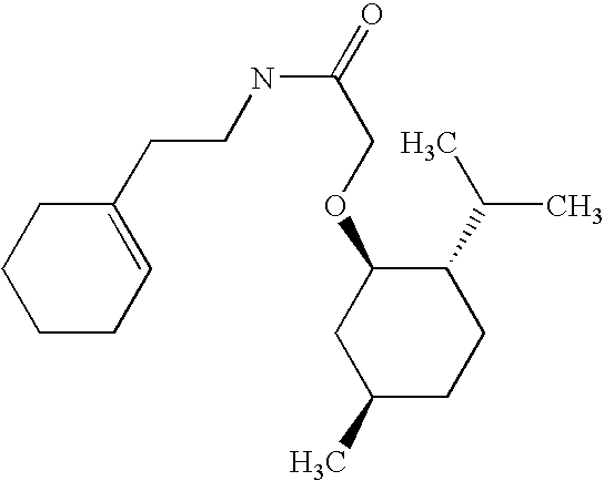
O(C1CC(C)CCC1C(C)C)CC(NCCC1=CCCCC1)=O
